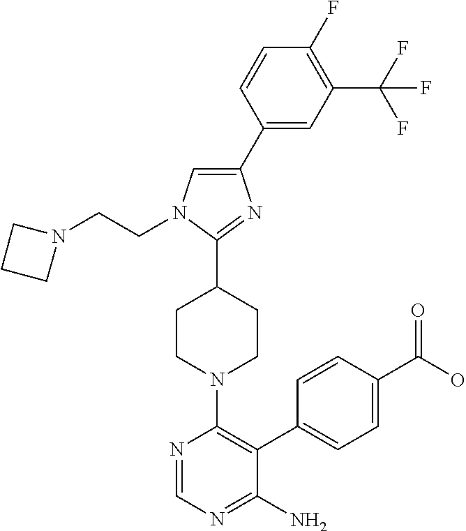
C1(C2=CC(C(F)(F)F)=C(F)C=C2)=CN(CCN2CCC2)C(C2CCN(C3=C(C4=CC=C(C(=O)O)C=C4)C(N)=NC=N3)CC2)=N1
